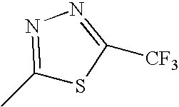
C1(C)=NN=C([CF3])S1
